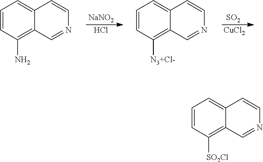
C1=CC(N)=C2C(=C1)C=CN=C2.[NaNO2].Cl.C1=CC([N3+Cl-])=C2C(=C1)C=CN=C2.[SO2].[CuCl2].C1=CC([SO2Cl])=C2C(=C1)C=CN=C2
